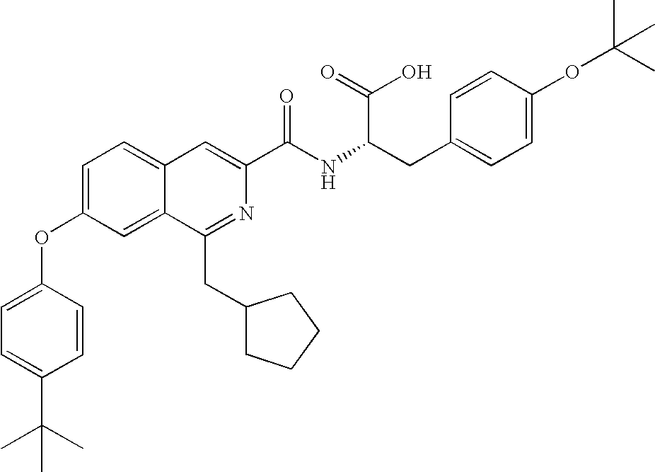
C1=C(OC2=CC=C(C(C)(C)C)C=C2)C=C2C(=C1)C=C(C(NC(C(=O)O)CC1=CC=C(OC(C)(C)C)C=C1)=O)N=C2CC1CCCC1
